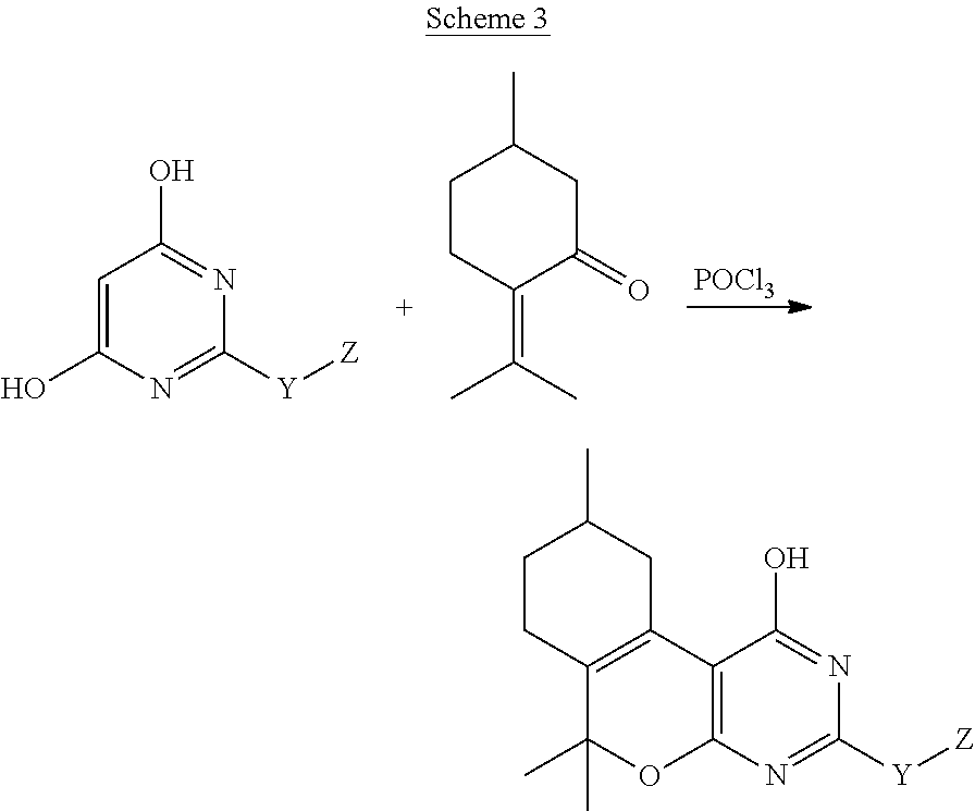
[POCl3].C1=C(O)N=C([Y][Z])N=C1O.C1CC(=C(C)C)C(=O)CC1C.C12=C(N=C([Y][Z])N=C1O)OC(C)(C)C1=C2CC(C)CC1
